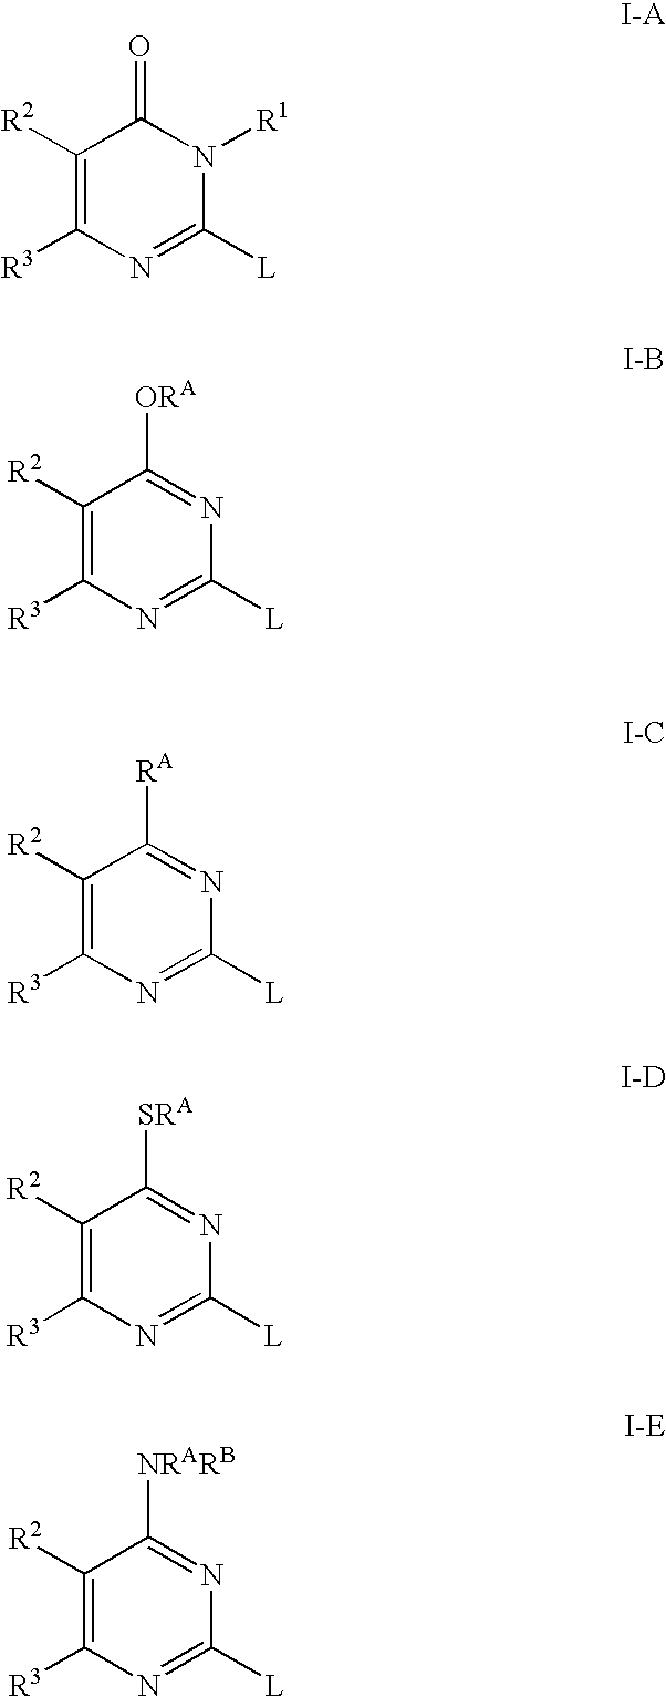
C1([R2])=C([R3])N=C([L])N([R1])C1=O.C1([R2])=C([R3])N=C([L])N=C1[ORA].C1([R2])=C([R3])N=C([L])N=C1[RA].C1([R2])=C([R3])N=C([L])N=C1[SRA].C1([R2])=C([R3])N=C([L])N=C1[NRARB]
